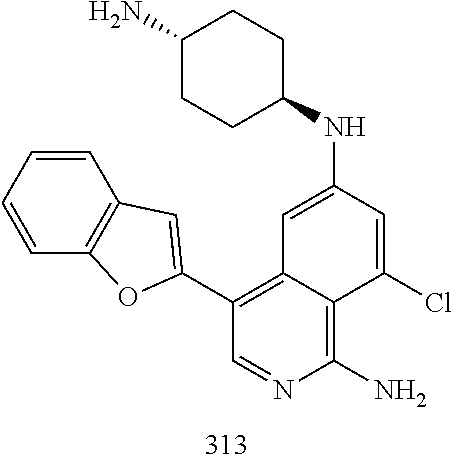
C1=C(NC2CCC(N)CC2)C=C(Cl)C2=C(N)N=CC(C3=CC4=C(C=CC=C4)O3)=C12
